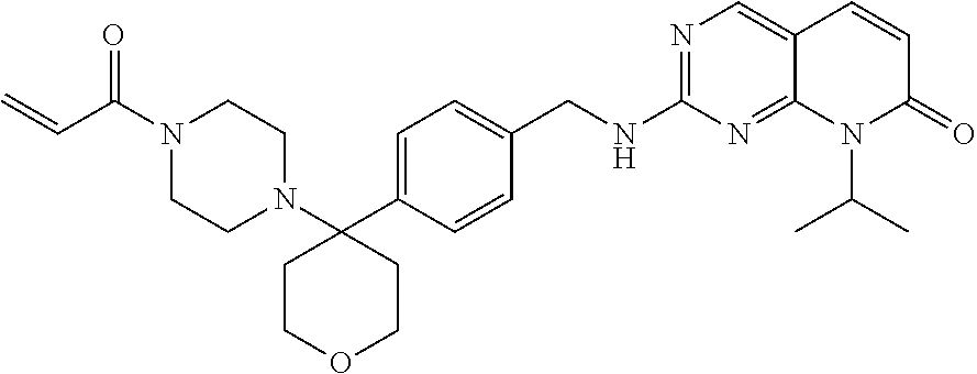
C(C(N1CCN(C2(C3=CC=C(CNC4=NC=C5C(=N4)N(C(C)C)C(=O)C=C5)C=C3)CCOCC2)CC1)=O)=C
